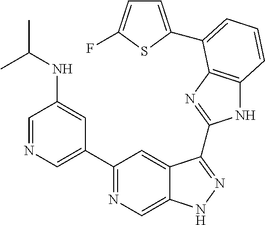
C1=NC=C(C2=NC=C3C(=C2)C(C2=NC4=C(N2)C=CC=C4C2=CC=C(F)S2)=NN3)C=C1NC(C)C
